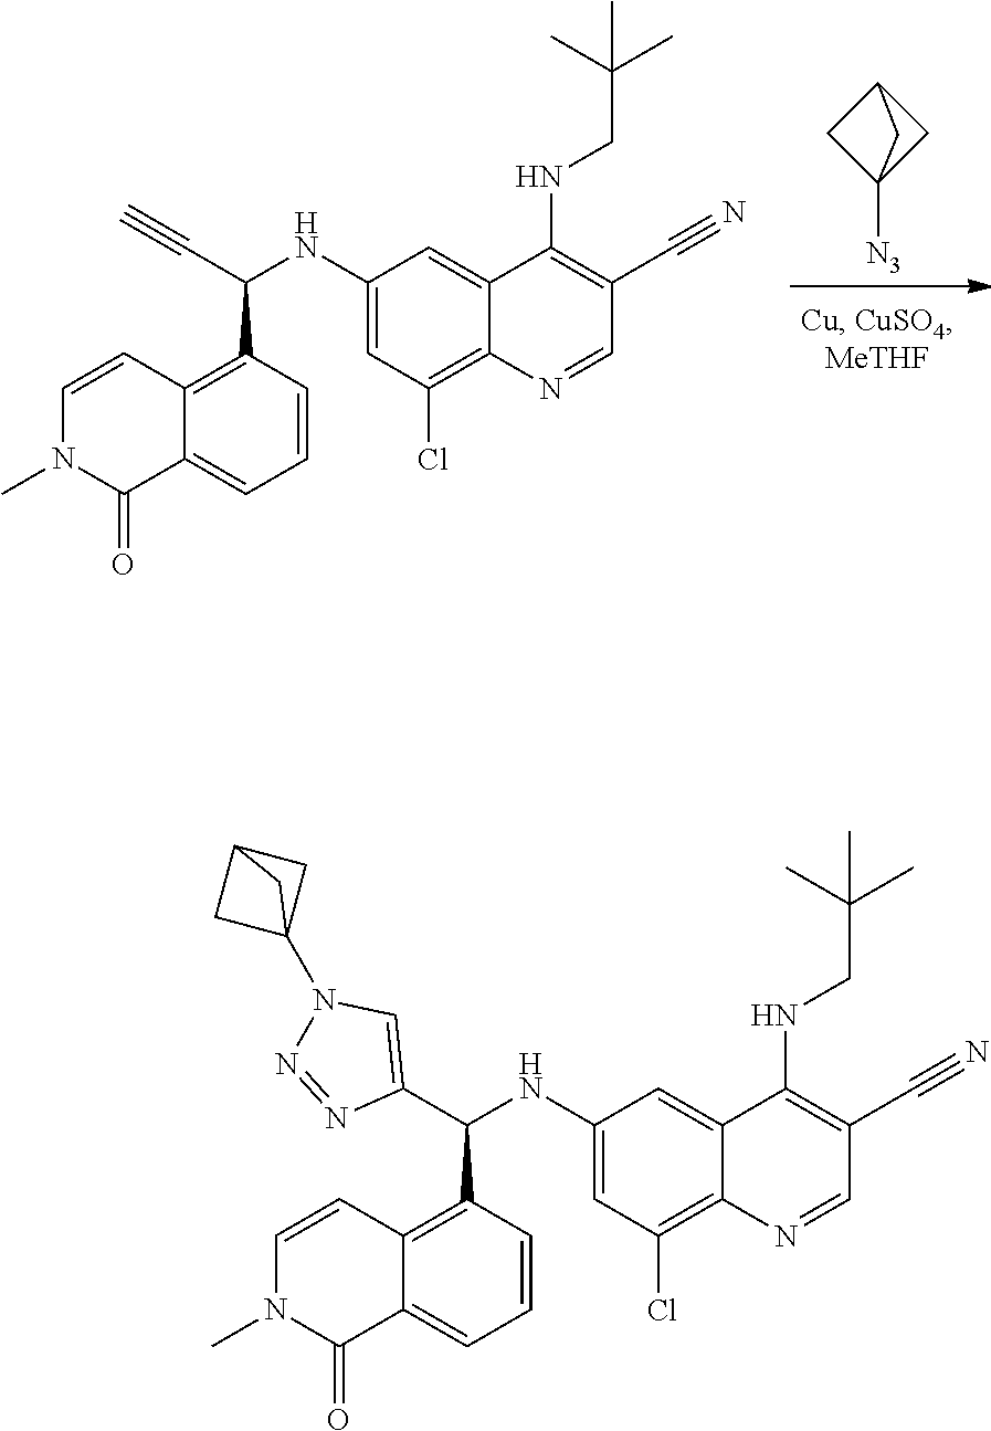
C1(NC(C#C)C2=C3C(=CC=C2)C(=O)N(C)C=C3)=CC(Cl)=C2C(=C1)C(NCC(C)(C)C)=C(C#N)C=N2.C1C2([N3])CC1C2.C1(NC(C2=CN(C34CC(C3)C4)N=N2)C2=C3C(=CC=C2)C(=O)N(C)C=C3)=CC(Cl)=C2C(=C1)C(NCC(C)(C)C)=C(C#N)C=N2
